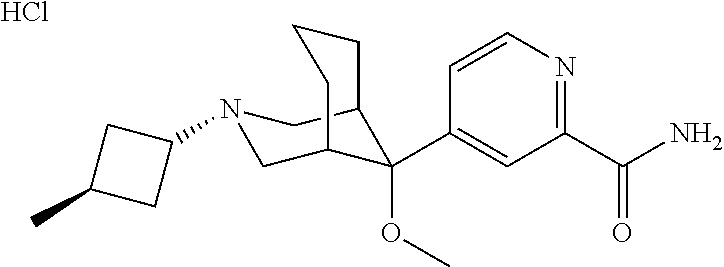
C1(C(N)=O)=NC=CC(C2(OC)C3CN(C4CC(C)C4)CC2CCC3)=C1.Cl
